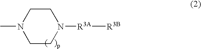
C1CN(C)CCN1[R3A][R3B]
